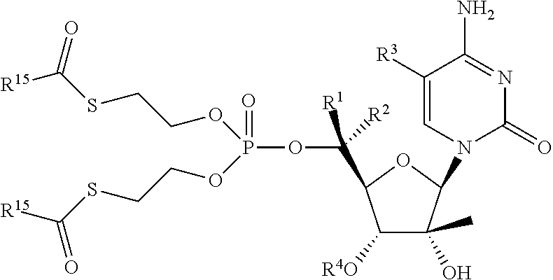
C([R1])([R2])(C1C([R4O])C(O)(C)C(N2C(=O)N=C(N)C([R3])=C2)O1)OP(OCCSC([R15])=O)(OCCSC([R15])=O)=O
